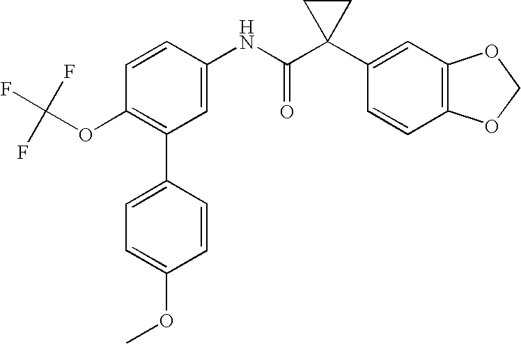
C1=CC(NC(C2(C3=CC4=C(C=C3)OCO4)CC2)=O)=CC(C2=CC=C(OC)C=C2)=C1OC(F)(F)F
